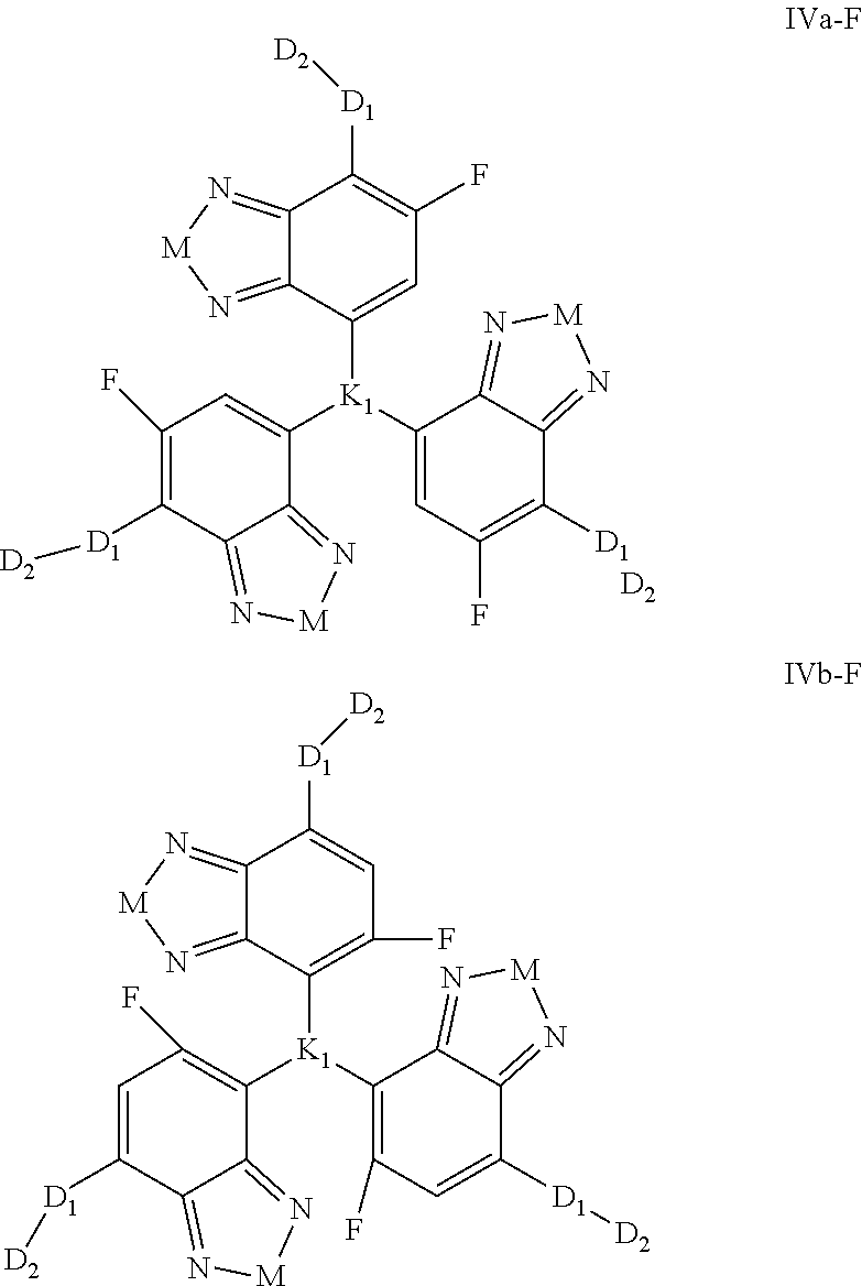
C12=N[M]N=C1C([D1][D2])=C(F)C=C2[K1](C1=CC(F)=C([D1][D2])C2=N[M]N=C21)C1=CC(F)=C([D1])C2=N[M]N=C12.[D2].C12=N[M]N=C1C([D1][D2])=CC(F)=C2[K1](C1=C(F)C=C([D1][D2])C2=N[M]N=C21)C1=C(F)C=C([D1][D2])C2=N[M]N=C12
